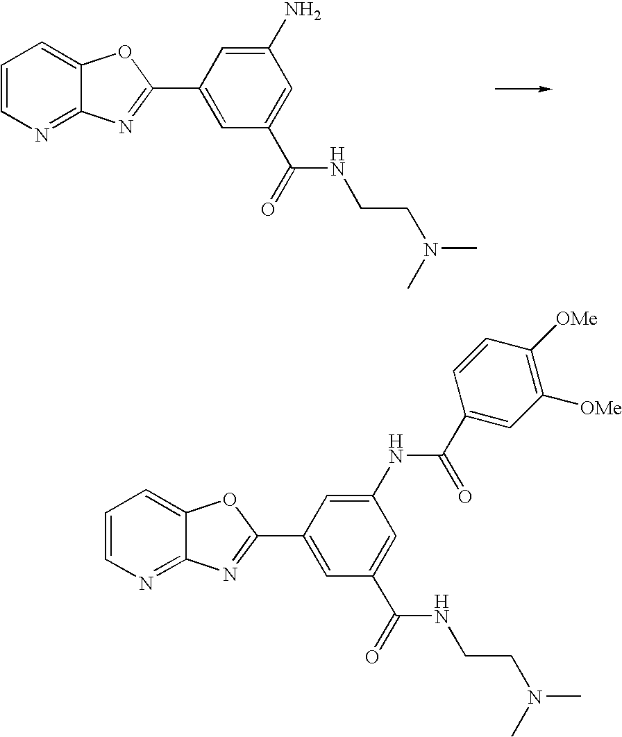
C1=CN=C2C(=C1)OC(C1=CC(C(NCCN(C)C)=O)=CC(N)=C1)=N2.C1=CN=C2C(=C1)OC(C1=CC(C(NCCN(C)C)=O)=CC(NC(=O)C3=CC([OMe])=C([OMe])C=C3)=C1)=N2
